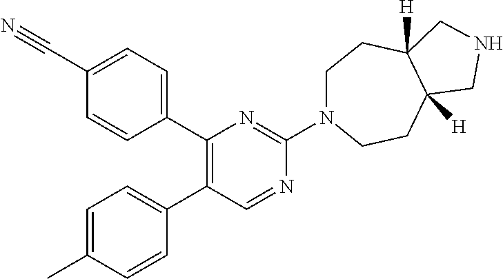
C1(C2=CC=C(C#N)C=C2)=C(C2=CC=C(C)C=C2)C=NC(N2CCC3([H])C([H])(CC2)CNC3)=N1
